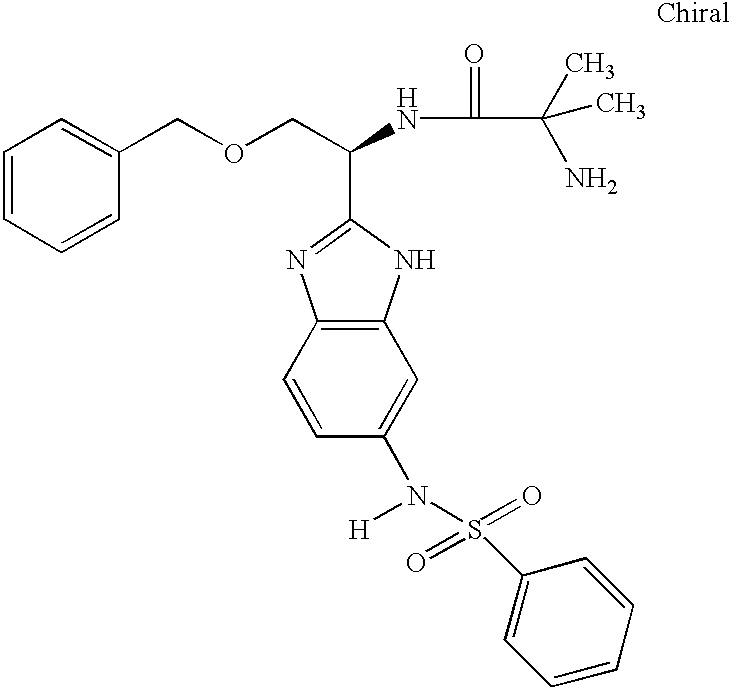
C1=CC=CC(COCC(NC(=O)C(C)(N)C)C2=NC3=C(N2)C=C(N([H])S(=O)(=O)C2=CC=CC=C2)C=C3)=C1
